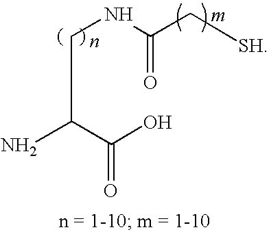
NC(C(O)=O)CNC(C[SH])=O
